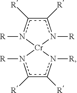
[Cr]12(n([R])c([R])c([R])n1[R])n([R])c([R])c([R])n2[R]
